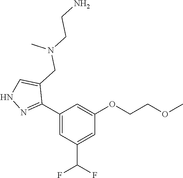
C1(C2=NNC=C2CN(C)CCN)=CC(C(F)F)=CC(OCCOC)=C1
